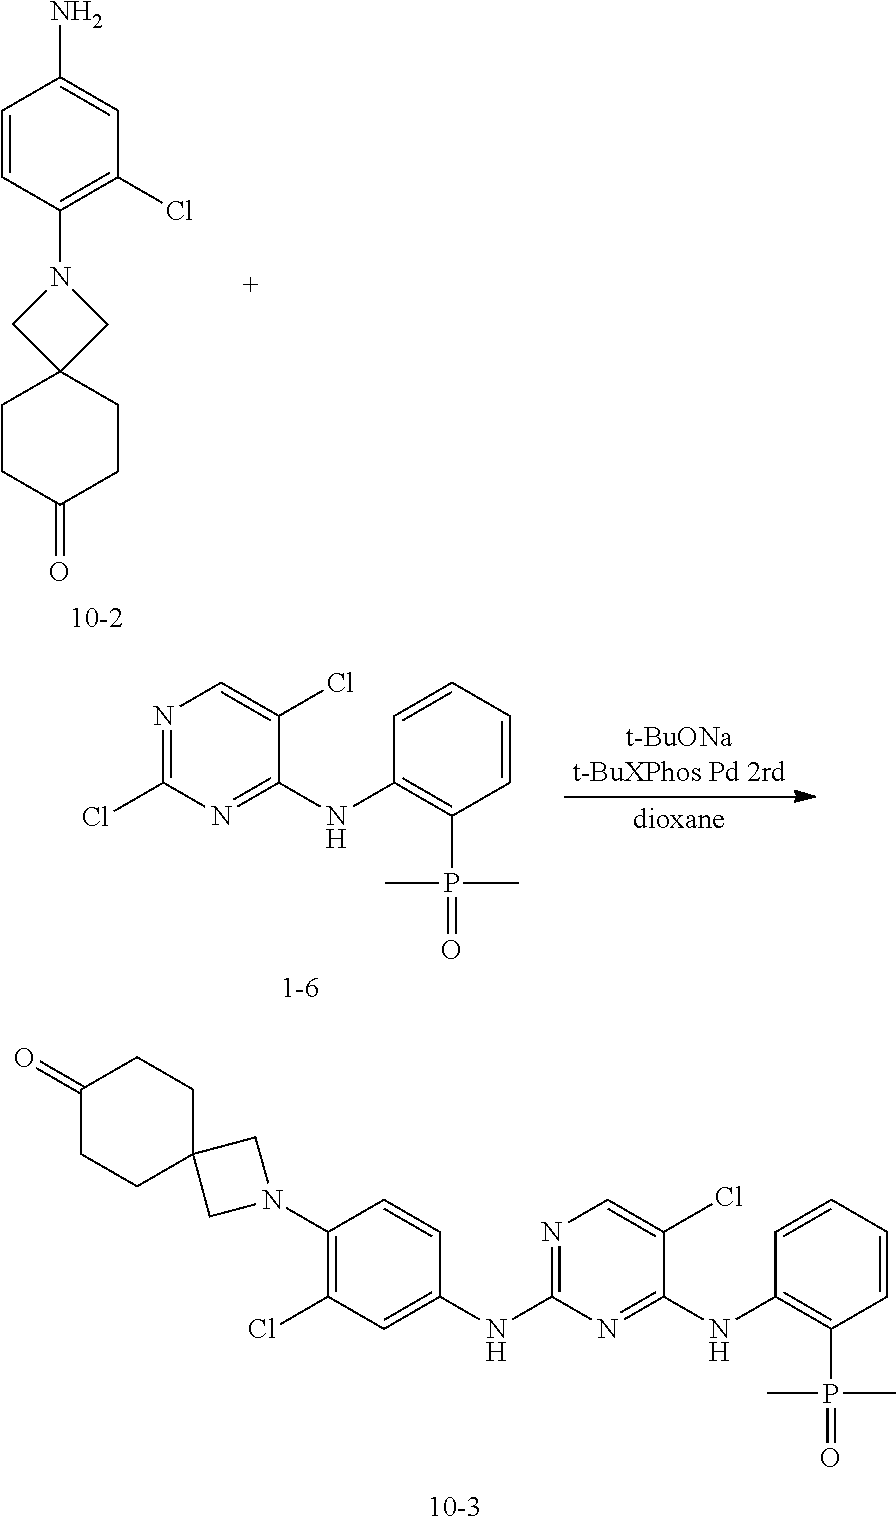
C1(Cl)=NC=C(Cl)C(NC2=C(P(=O)(C)C)C=CC=C2)=N1.N1(C2=C(Cl)C=C(NC3=NC=C(Cl)C(NC4=C(P(=O)(C)C)C=CC=C4)=N3)C=C2)CC2(C1)CCC(=O)CC2.C1(N)=CC(Cl)=C(N2CC3(CCC(=O)CC3)C2)C=C1
